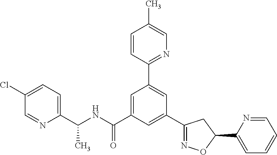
C1(C(NC(=O)C2=CC(C3=NC=C(C)C=C3)=CC(C3=NOC(C4=CC=CC=N4)C3)=C2)C)=CC=C(Cl)C=N1
